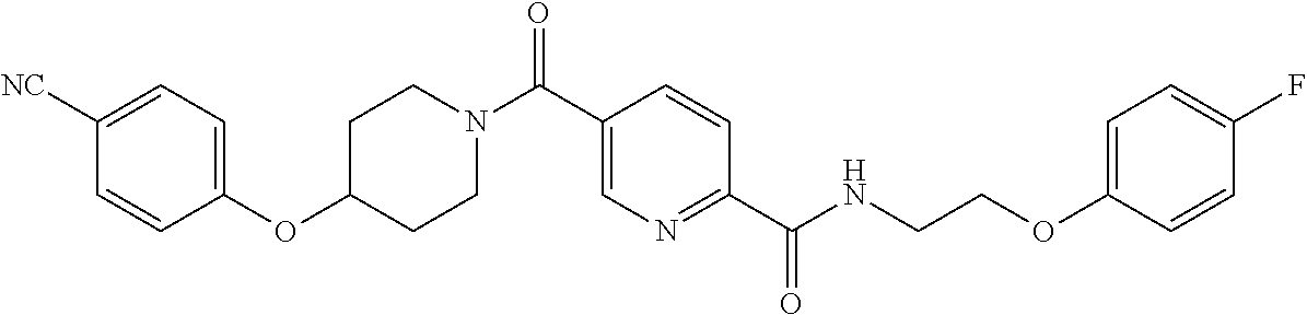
C1C(OC2=CC=C([NC])C=C2)CCN(C(C2=CN=C(C(NCCOC3=CC=C(F)C=C3)=O)C=C2)=O)C1
